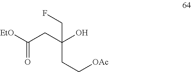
[EtO]C(CC(O)(CC[OAc])CF)=O
